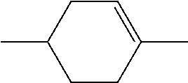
CC1CCC(C)=CC1
